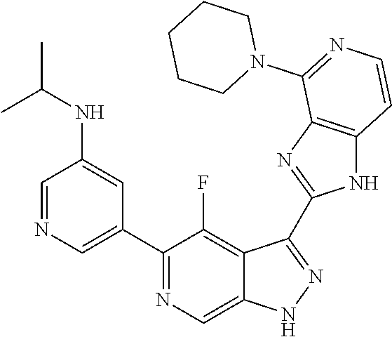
C1=NC=C(C2=NC=C3C(=C2F)C(C2=NC4=C(N2)C=CN=C4N2CCCCC2)=NN3)C=C1NC(C)C
